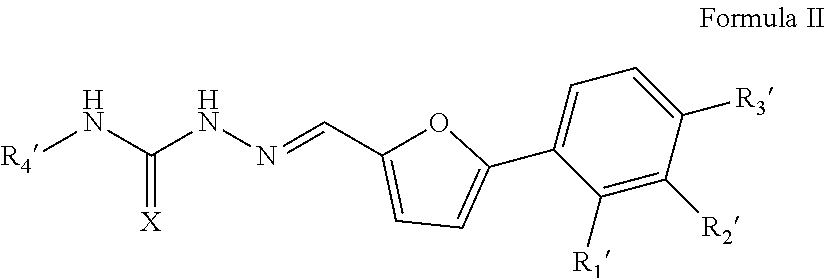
[R4]NC(=[X])NN=CC1=CC=C(C2=CC=C([R3])C([R2])=C2[R1])O1
